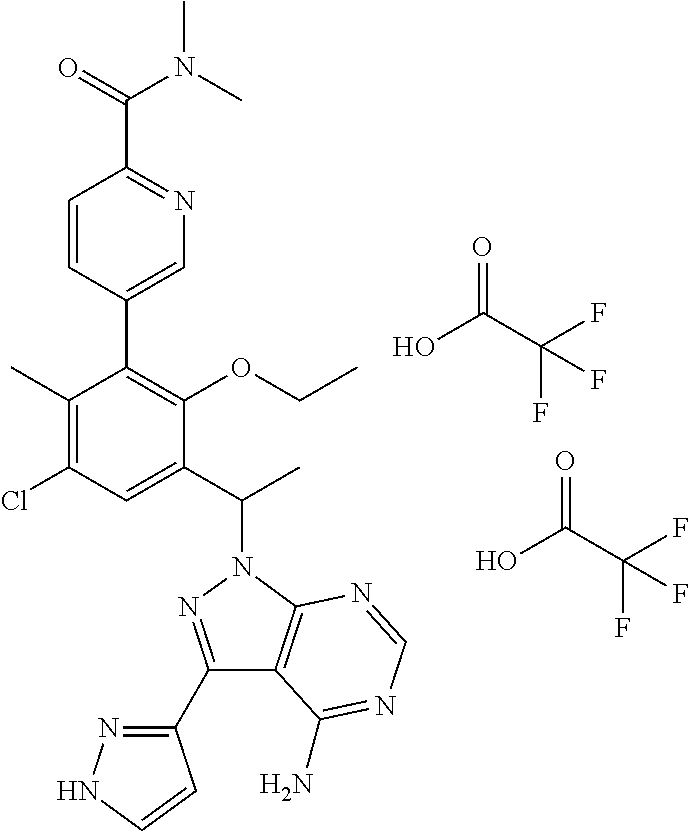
OC(C(F)(F)F)=O.OC(C(F)(F)F)=O.C1(C)=C(Cl)C=C(C(C)N2N=C(C3=NNC=C3)C3=C2N=CN=C3N)C(OCC)=C1C1=CN=C(C(=O)N(C)C)C=C1
